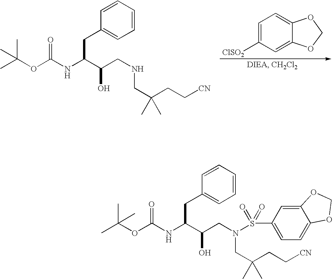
C1=C([ClSO2])C=C2C(=C1)OCO2.CC(OC(NC(C(CNCC(CC[CN])(C)C)O)CC1=CC=CC=C1)=O)(C)C.CC(OC(NC(C(CN(CC(CC[CN])(C)C)S(C1=CC=C2C(=C1)OCO2)(=O)=O)O)CC1=CC=CC=C1)=O)(C)C
